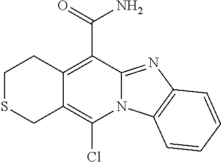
C1SCC2=C(Cl)N3C(=NC4=C3C=CC=C4)C(C(N)=O)=C2C1
